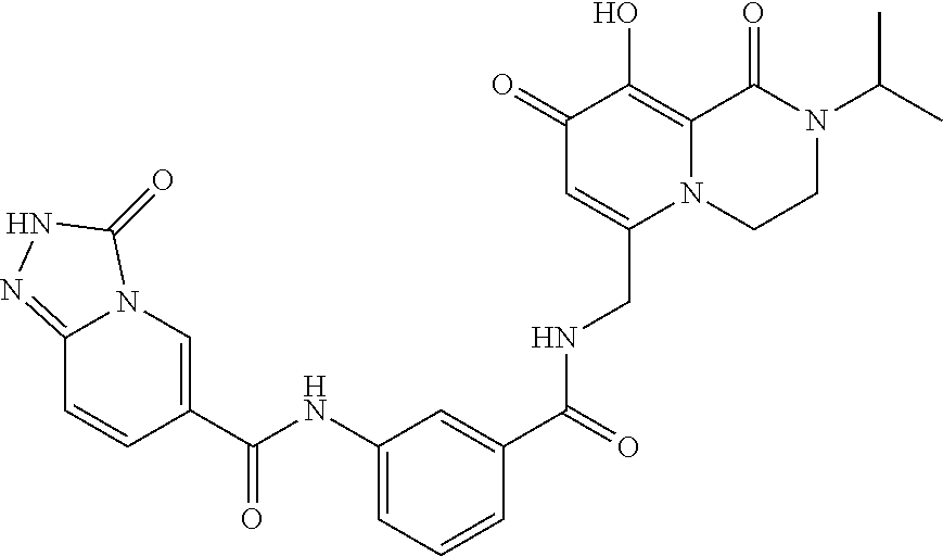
C1(=O)C=C(CNC(C2=CC(NC(C3=CN4C(=NNC4=O)C=C3)=O)=CC=C2)=O)N2C(=C1O)C(=O)N(C(C)C)CC2
